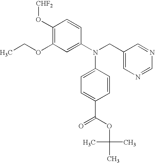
C1(O[CHF2])=C(OCC)C=C(N(CC2=CN=CN=C2)C2=CC=C(C(OC(C)(C)C)=O)C=C2)C=C1
